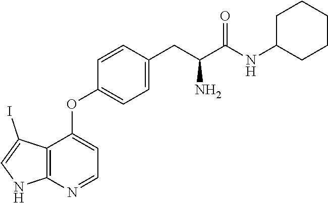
C1(OC2=CC=NC3=C2C(I)=CN3)=CC=C(CC(C(=O)NC2CCCCC2)N)C=C1
